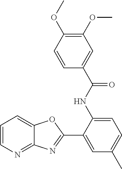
C1=CC=C2C(=N1)N=C(C1=CC(C)=CC=C1NC(C1=CC(OC)=C(OC)C=C1)=O)O2
